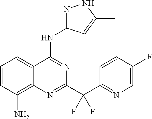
C1=CC(N)=C2C(=C1)C(NC1=NNC(C)=C1)=NC(C(C1=NC=C(F)C=C1)(F)F)=N2
